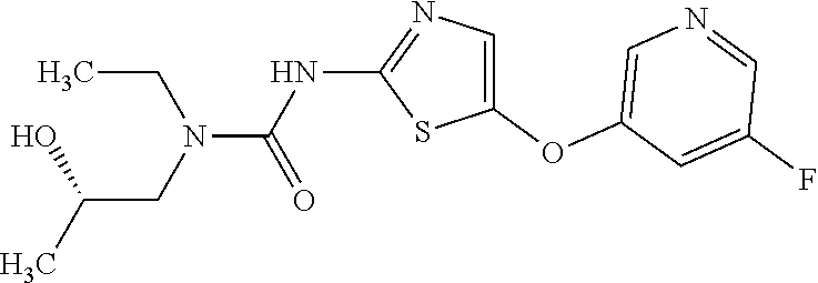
C1(OC2=CN=CC(F)=C2)=CN=C(NC(=O)N(CC)CC(C)O)S1
